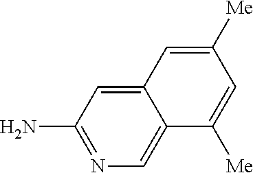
NC1=NC=C2C(=C1)C=C([Me])C=C2[Me]
